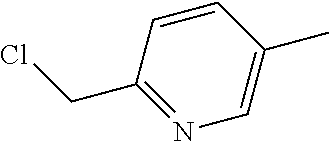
C1=CC(CCl)=NC=C1C
